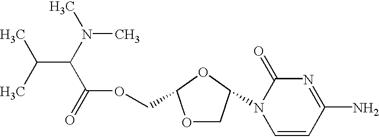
C(C(N(C)C)C(=O)OCC1OCC(N2C=CC(N)=NC2=O)O1)(C)C
